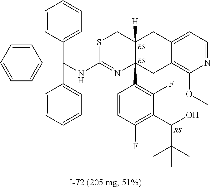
C12=CC=NC(OC)=C1CC1(C3=C(F)C(C(O)C(C)(C)C)=C(F)C=C3)C([H])(C2)CSC(NC(C2=CC=CC=C2)(C2=CC=CC=C2)C2=CC=CC=C2)=N1.[RS].[RS].[RS]
